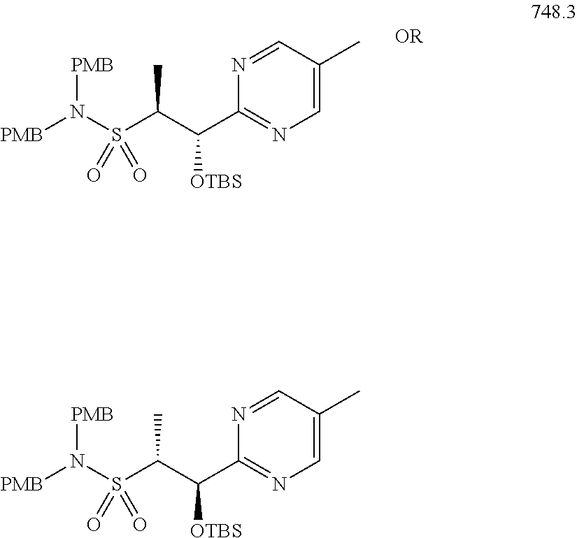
[PMB]N(S(C(C(C1=NC=C(C)C=N1)[OTBS])C)(=O)=O)[PMB].[PMB]N(S(C(C(C1=NC=C(C)C=N1)[OTBS])C)(=O)=O)[PMB]
